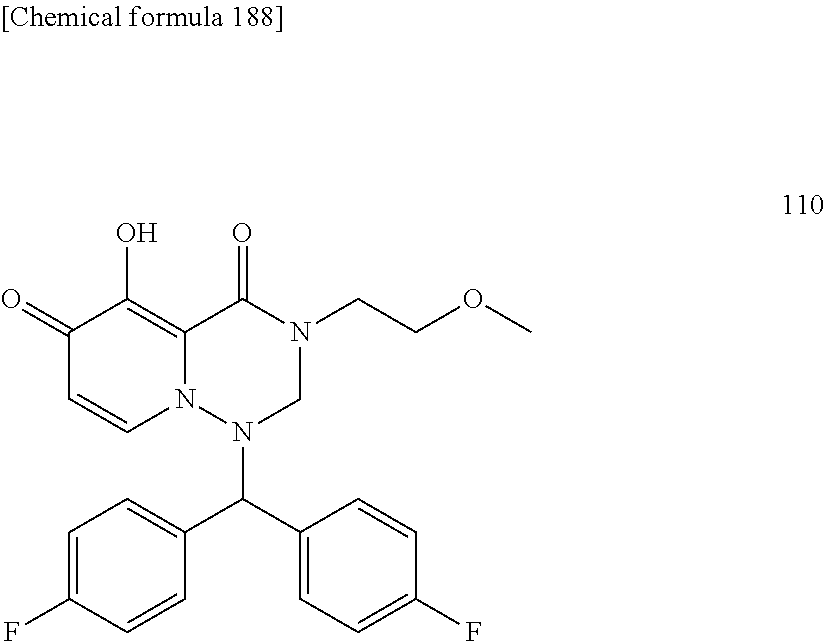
C1(=O)C=CN2C(=C1O)C(=O)N(CCOC)CN2C(C1=CC=C(F)C=C1)C1=CC=C(F)C=C1
